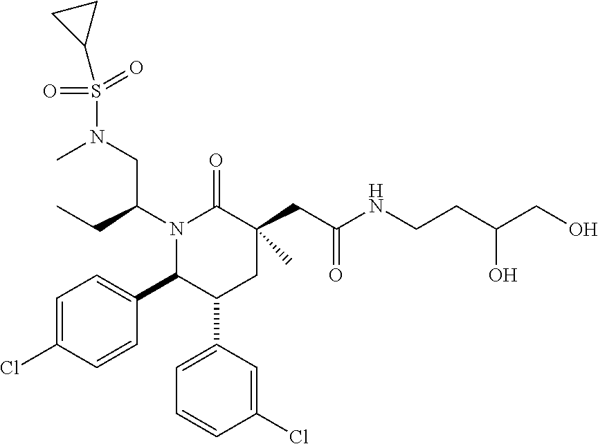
N1(C(CC)CN(S(=O)(C2CC2)=O)C)C(C2=CC=C(Cl)C=C2)C(C2=CC=CC(Cl)=C2)CC(CC(NCCC(CO)O)=O)(C)C1=O
